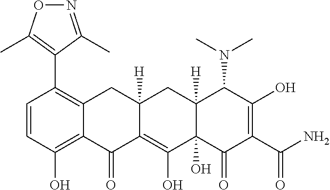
C1=CC(O)=C2C(=C1C1=C(C)ON=C1C)CC1([H])C(=C(O)C3(O)C([H])(C1)C(N(C)C)C(O)=C(C(N)=O)C3=O)C2=O
